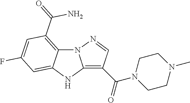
C12=C(C(=O)N)C=C(F)C=C1NC1=C(C(=O)N3CCN(C)CC3)C=NN21
